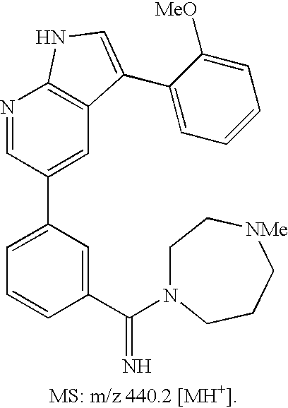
C1=C(C2=CC3=C(N=C2)NC=C3C2=CC=CC=C2[MeO])C=C(C(=N)N2CC[NMe]CCC2)C=C1
